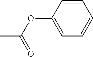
CC(=O)OC1=CC=CC=C1
